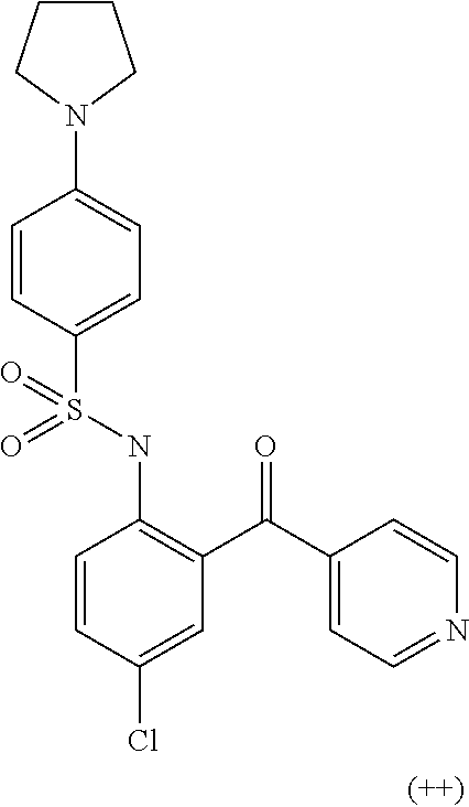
C1=CC(S(NC2=C(C(C3=CC=NC=C3)=O)C=C(Cl)C=C2)(=O)=O)=CC=C1N1CCCC1
